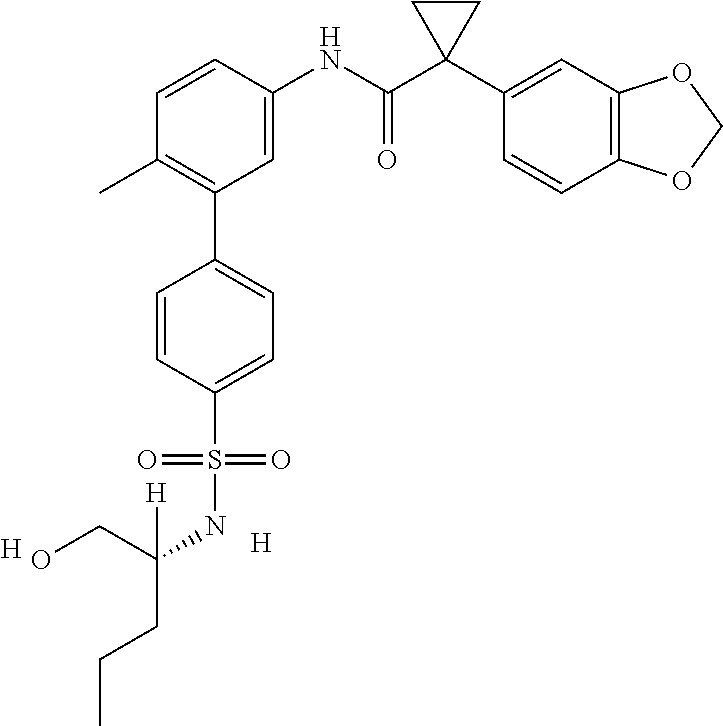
C1=C(NC(C2(C3=CC4=C(C=C3)OCO4)CC2)=O)C=CC(C)=C1C1=CC=C(S(=O)(=O)NC(CCC)(CO)[H])C=C1.[H].[H]
